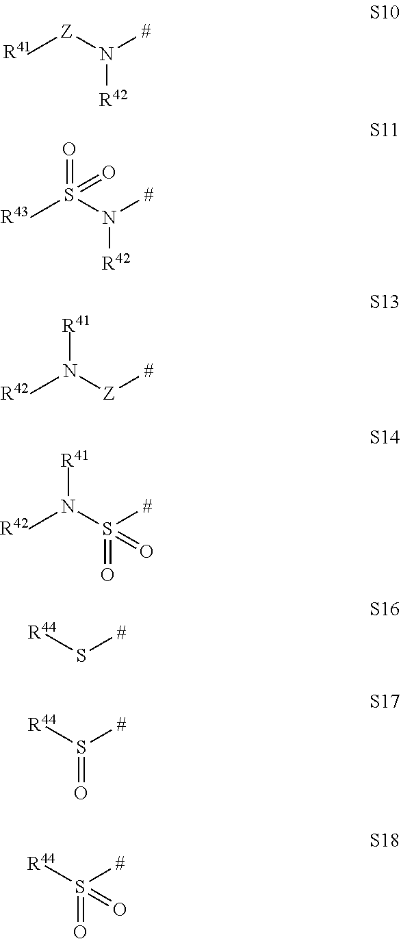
C[Z]N([#])[R42].[R41].CS(N([#])[R42])(=O)=O.[R43].CN([Z][#])[R41].[R42].CN(S([#])(=O)=O)[R41].[R42].[R44]S[#].[R44]S([#])=O.[R44]S([#])(=O)=O
